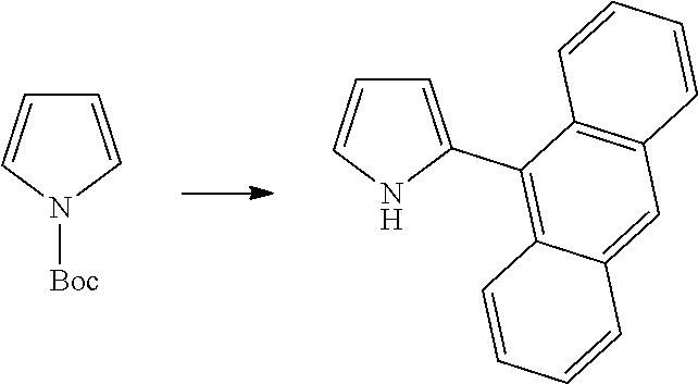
C1=CC=CN1[Boc].C1(C2=C3C(=CC4=C2C=CC=C4)C=CC=C3)=CC=CN1
